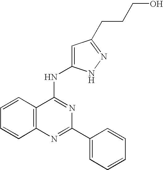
C12=C(N=C(C3=CC=CC=C3)N=C1NC1=CC(CCCO)=NN1)C=CC=C2
